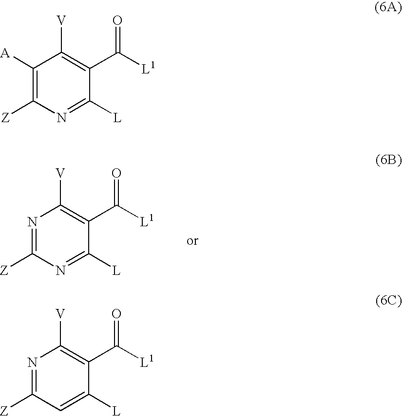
N1=C([Z])N=C([L])C(C([L1])=O)=C1[V].C1([A])=C([Z])N=C([L])C(C([L1])=O)=C1[V].N1=C([Z])C=C([L])C(C([L1])=O)=C1[V]
